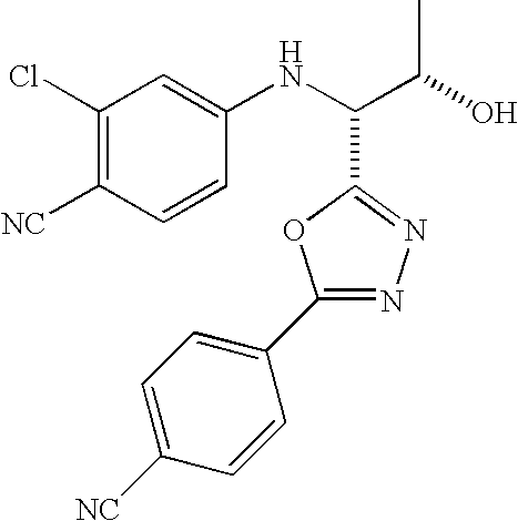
C1(Cl)=C([NC])C=CC(NC(C(O)C)C2=NN=C(C3=CC=C([NC])C=C3)O2)=C1
